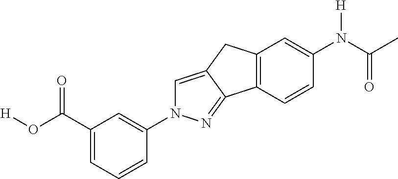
C1(C(O[H])=O)=CC=CC(N2C=C3C(=N2)C2=C(C3)C=C(N(C(C)=O)[H])C=C2)=C1
